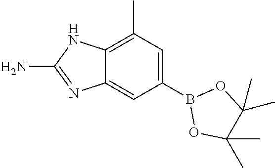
C1(C)=C2C(=CC(B3OC(C)(C)C(C)(C)O3)=C1)N=C(N)N2
